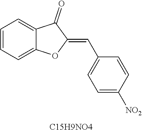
C1=CC=C2C(=C1)C(=O)C(=CC1=CC=C([NO2])C=C1)O2.[C15H9NO4]
